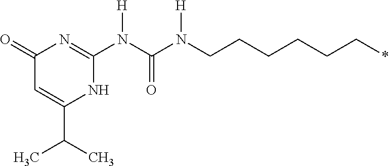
C(N(C(N(C1=NC(=O)C=C(C(C)C)N1)[H])=O)[H])CCCCC*
